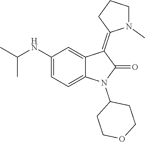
C1(NC(C)C)=CC=C2C(=C1)C(=C1N(C)CCC1)C(=O)N2C1CCOCC1
